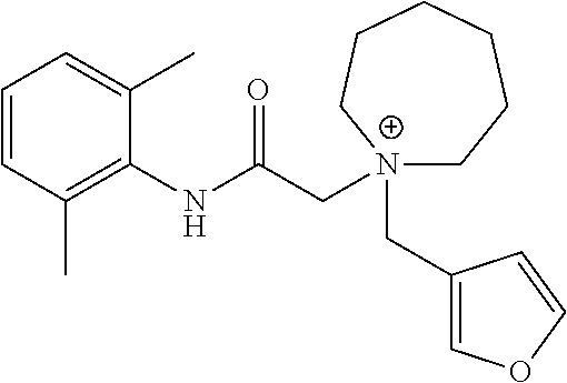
C1=CC=C(C)C(NC(C[N+]2(CC3=COC=C3)CCCCCC2)=O)=C1C
